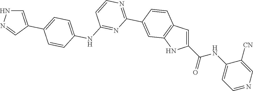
N(C1=NC(C2=CC3=C(C=C(C(=O)NC4=CC=NC=C4[CN])N3)C=C2)=NC=C1)C1=CC=C(C2=CNN=C2)C=C1
